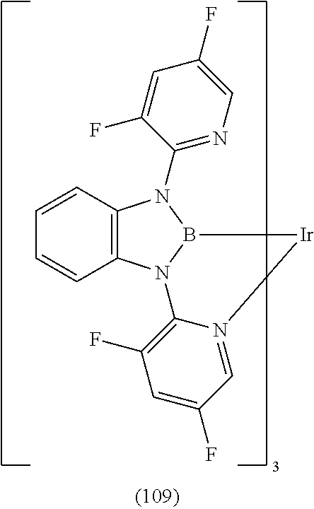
C12=C(N3B(N1C1=NC=C(F)C=C1F)[Ir]N1=CC(F)=CC(F)=C31)C=CC=C2
